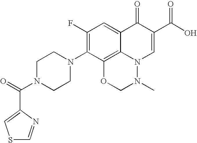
S1C=NC(C(=O)N2CCN(C3=C(F)C=C4C5=C3OCN(C)N5C=C(C(=O)O)C4=O)CC2)=C1
